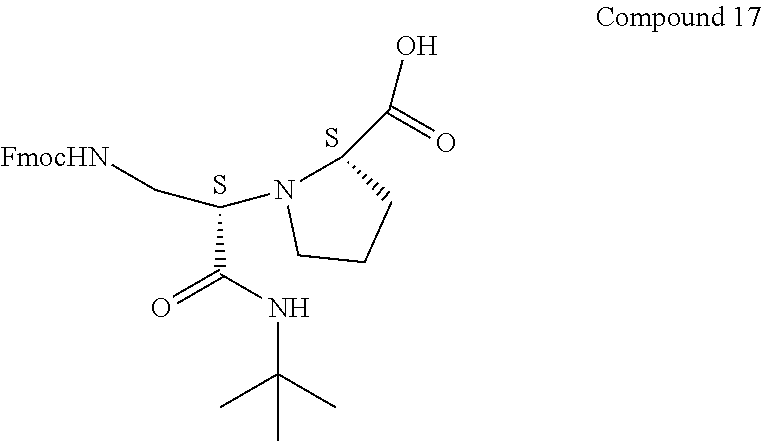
C(C(NC(C)(C)C)=O)(N1C(C(O)=O)CCC1)C[FmocHN].S.S
